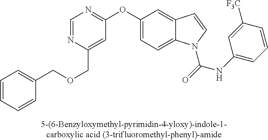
C1=NC(COCC2=CC=CC=C2)=CC(OC2=CC=C3C(=C2)C=CN3C(=O)NC2=CC=CC([F3C])=C2)=N1
